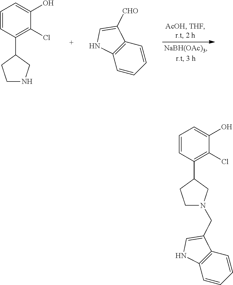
C1=CC(C2CCNC2)=C(Cl)C(O)=C1.C1=CC=CC2=C1NC=C2[CHO].C1=CC(C2CCN(CC3=CNC4=C3C=CC=C4)C2)=C(Cl)C(O)=C1
